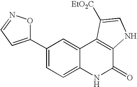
C1(C2=CC=NO2)=CC=C2C(=C1)C1=C(C(=O)N2)NC=C1[EtO2C]
